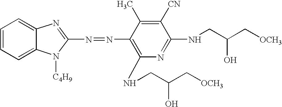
C1=CC=C2C(=C1)N=C(N=NC1=C(NCC(C[OCH3])O)N=C(NCC(C[OCH3])O)C([CN])=C1C)N2[C4H9]
